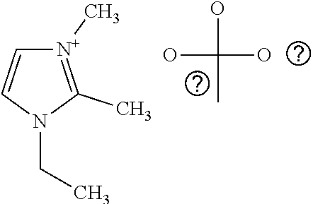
[N+]1(C)=C(C)N(CC)C=C1.OC(O)(O)C
